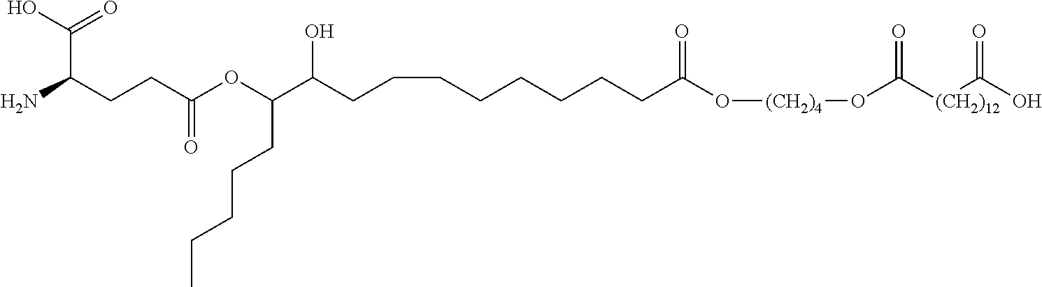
NC(CCC(OC(C(CCCCCCCCC(O[(CH2)4]OC([(CH2)12]C(O)=O)=O)=O)O)CCCCC)=O)C(O)=O
